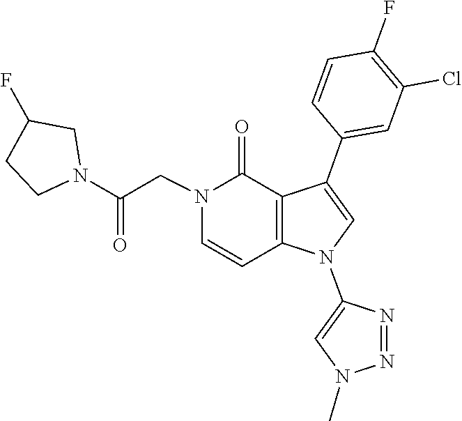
N1=NN(C)C=C1N1C2=C(C(=O)N(CC(N3CCC(F)C3)=O)C=C2)C(C2=CC(Cl)=C(F)C=C2)=C1
